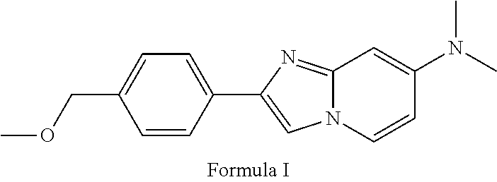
C12=NC(C3=CC=C(COC)C=C3)=CN1C=CC(N(C)C)=C2
